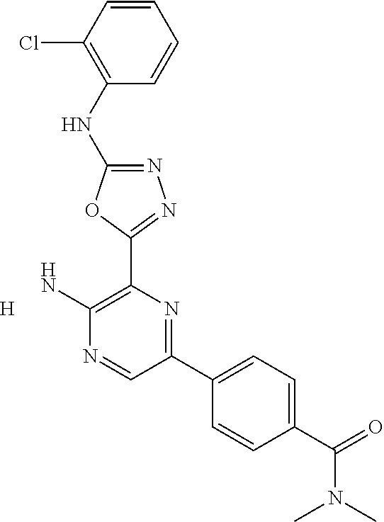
[H].N1=C(NC2=C(Cl)C=CC=C2)OC(C2=C(N)N=CC(C3=CC=C(C(N(C)C)=O)C=C3)=N2)=N1
